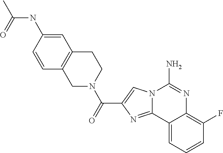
N12C(=NC(C(=O)N3CC4=C(CC3)C=C(NC(C)=O)C=C4)=C1)C1=CC=CC(F)=C1N=C2N
